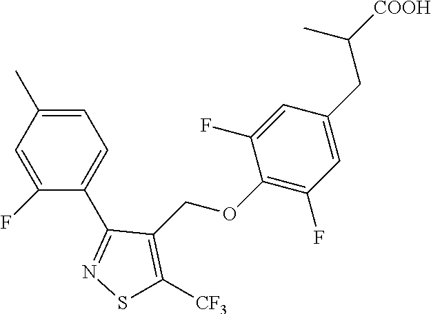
C1=C(C)C=C(F)C(C2=NSC([CF3])=C2COC2=C(F)C=C(CC([COOH])C)C=C2F)=C1
